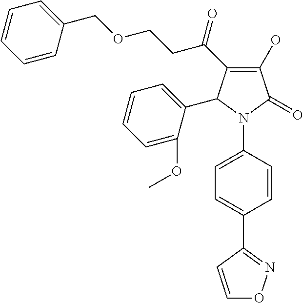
C1(O)=C(C(CCOCC2=CC=CC=C2)=O)C(C2=CC=CC=C2OC)N(C2=CC=C(C3=NOC=C3)C=C2)C1=O
